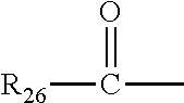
O=C(C)[R26]
